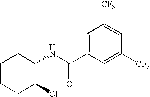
C1CCC(Cl)C(NC(C2=CC([CF3])=CC([CF3])=C2)=O)C1
